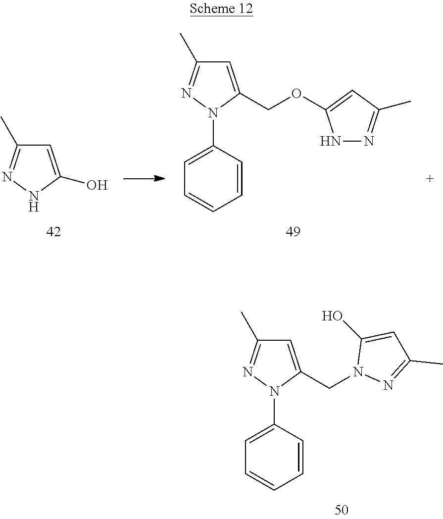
C1=C(N2C(CN3N=C(C)C=C3O)=CC(C)=N2)C=CC=C1.C1=C(N2C(COC3=CC(C)=NN3)=CC(C)=N2)C=CC=C1.N1C(O)=CC(C)=N1
